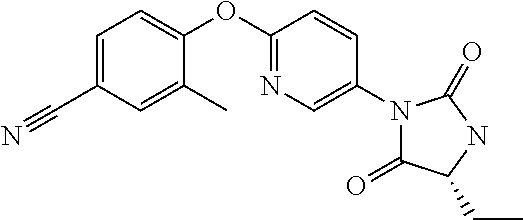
C1=C(C#N)C=C(C)C(OC2=NC=C(N3C(=O)C(CC)NC3=O)C=C2)=C1
